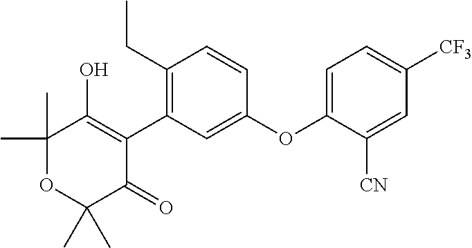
C1(C2=C(CC)C=CC(OC3=CC=C([CF3])C=C3[CN])=C2)=C(O)C(C)(C)OC(C)(C)C1=O
